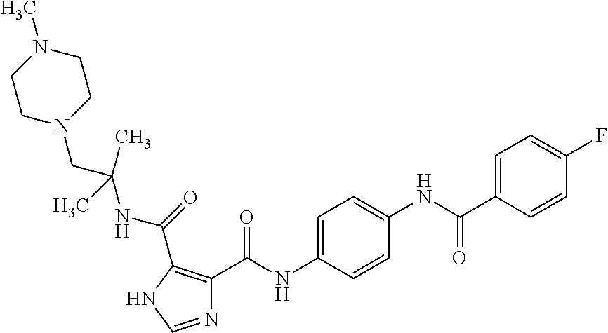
N1=CNC(C(NC(CN2CCN(C)CC2)(C)C)=O)=C1C(NC1=CC=C(NC(C2=CC=C(F)C=C2)=O)C=C1)=O
